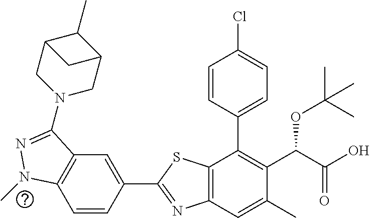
C1=CC(C2=NC3=C(S2)C(C2=CC=C(Cl)C=C2)=C(C(C(O)=O)OC(C)(C)C)C(C)=C3)=CC2=C1N(C)N=C2N1CC2C(C)C(C1)C2
